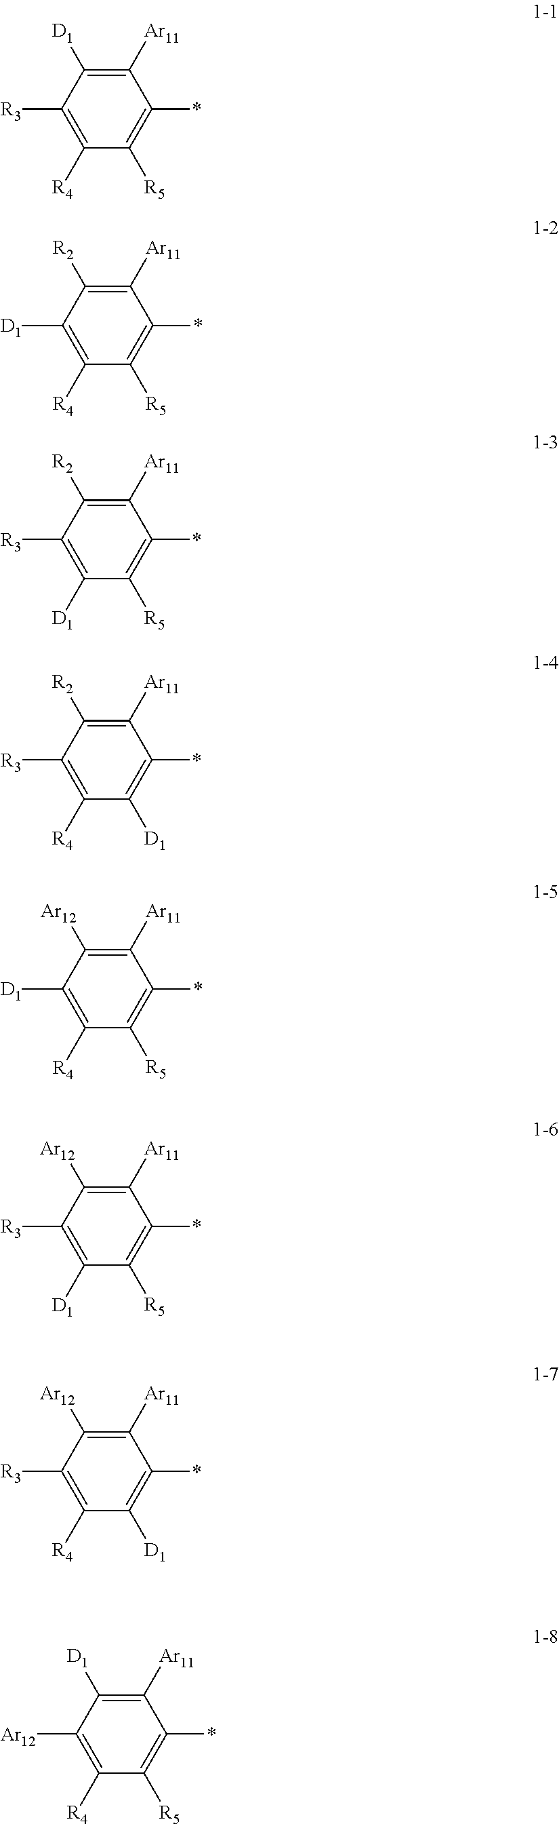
C1([R4])=C([R3])C([D1])=C([Ar11])C(*)=C1[R5].C1([R4])=C([D1])C([R2])=C([Ar11])C(*)=C1[R5].C1([D1])=C([R3])C([R2])=C([Ar11])C(*)=C1[R5].C1([R4])=C([R3])C([R2])=C([Ar11])C(*)=C1[D1].C1([R4])=C([D1])C([Ar12])=C([Ar11])C(*)=C1[R5].C1([D1])=C([R3])C([Ar12])=C([Ar11])C(*)=C1[R5].C1([R4])=C([R3])C([Ar12])=C([Ar11])C(*)=C1[D1].C1([R4])=C([Ar12])C([D1])=C([Ar11])C(*)=C1[R5]
